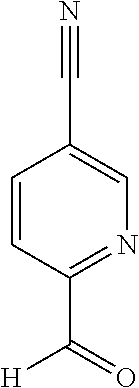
C1=CC(C([H])=O)=NC=C1C#N
